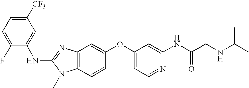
C1([CF3])=CC=C(F)C(NC2=NC3=C(N2C)C=CC(OC2=CC=NC(NC(CNC(C)C)=O)=C2)=C3)=C1
